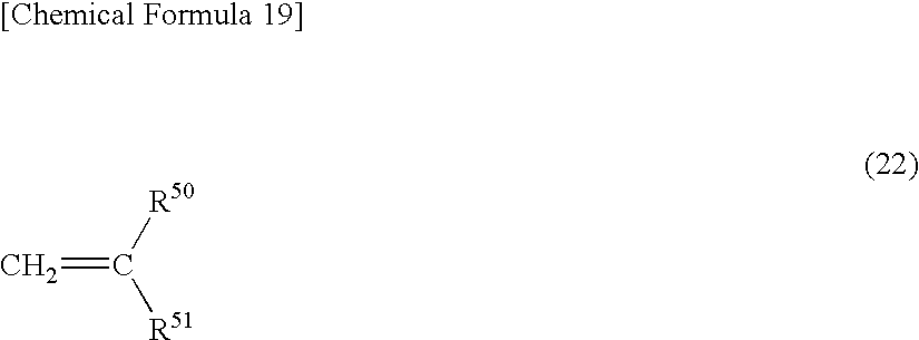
C=C([R50])[R51]
